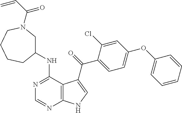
N1=C(NC2CN(C(C=C)=O)CCCC2)C2=C(N=C1)NC=C2C(=O)C1=CC=C(OC2=CC=CC=C2)C=C1Cl
